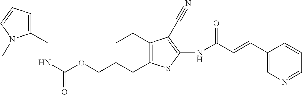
N(C(OCC1CC2=C(CC1)C(C#N)=C(NC(C=CC1=CN=CC=C1)=O)S2)=O)CC1=CC=CN1C
